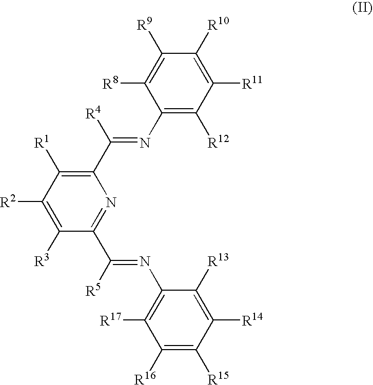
C1(N=C(C2=C([R1])C([R2])=C([R3])C(C([R5])=NC3=C([R17])C([R16])=C([R15])C([R14])=C3[R13])=N2)[R4])=C([R12])C([R11])=C([R10])C([R9])=C1[R8]
